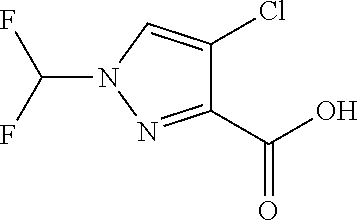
C1(C(O)=O)=NN(C(F)F)C=C1Cl
